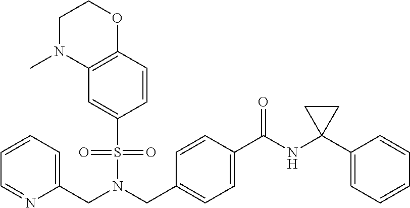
C1=CC=C(CN(CC2=CC=C(C(NC3(C4=CC=CC=C4)CC3)=O)C=C2)S(=O)(=O)C2=CC3=C(C=C2)OCCN3C)N=C1
